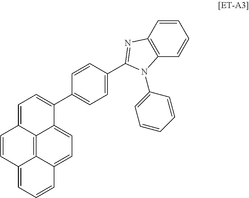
C12=CC=C3C4=C1C(=CC=C2C1=CC=C(C2=NC5=C(C=CC=C5)N2C2=CC=CC=C2)C=C1)C=CC4=CC=C3
